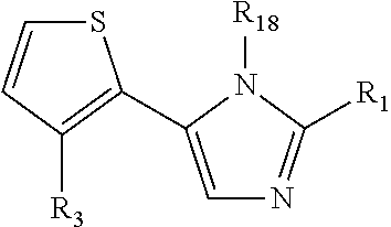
S1C=CC([R3])=C1C1=CN=C([R1])N1[R18]
